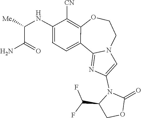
O=C1OCC(C(F)F)N1C1=CN2C(=N1)C1=CC=C(NC(C(N)=O)[Me])C([CN])=C1OCC2
